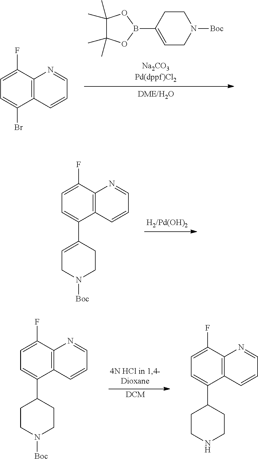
C1(F)=CC=C(Br)C2=C1N=CC=C2.C1(C)(C)C(C)(C)OB(C2=CCN([Boc])CC2)O1.C1(F)=CC=C(C2CCN([Boc])CC2)C2=C1N=CC=C2.[DCM].C1(F)=CC=C(C2CCNCC2)C2=C1N=CC=C2.C1(F)=CC=C(C2=CCN([Boc])CC2)C2=C1N=CC=C2
